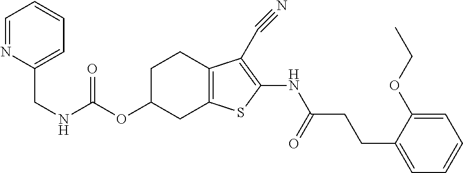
N(C(OC1CC2=C(CC1)C(C#N)=C(NC(CCC1=CC=CC=C1OCC)=O)S2)=O)CC1=CC=CC=N1
